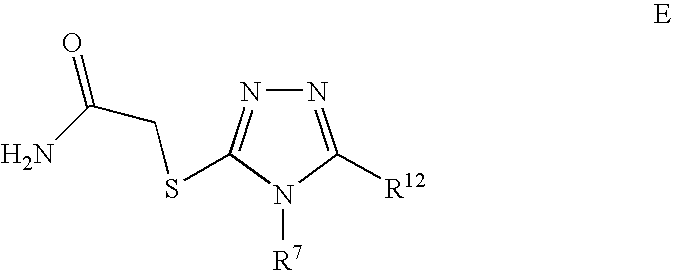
C1([R12])=NN=C(SCC(N)=O)N1[R7]
